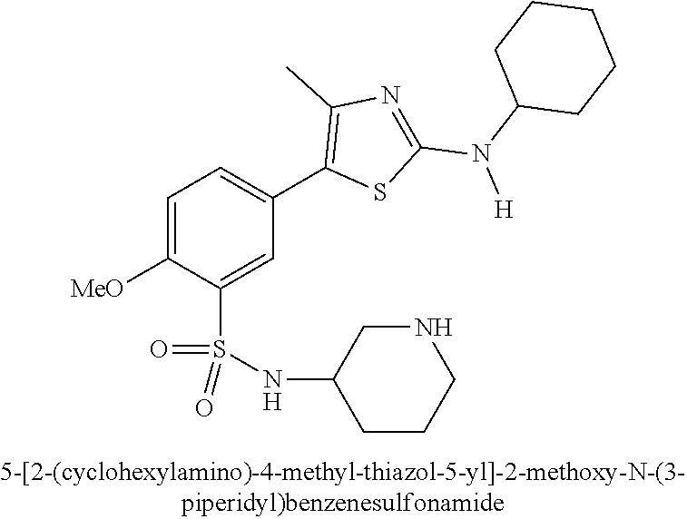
C1=C([OMe])C(S(NC2CCCNC2)(=O)=O)=CC(C2=C(C)N=C(N([H])C3CCCCC3)S2)=C1
